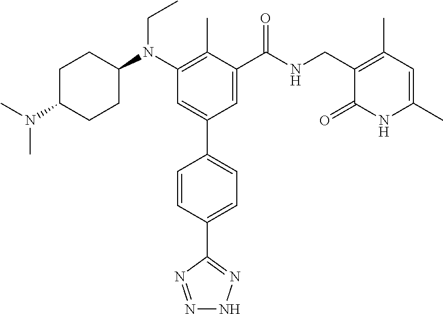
C1C(N(C)C)CCC(N(C2=C(C)C(C(NCC3=C(C)C=C(C)NC3=O)=O)=CC(C3=CC=C(C4=NNN=N4)C=C3)=C2)CC)C1
